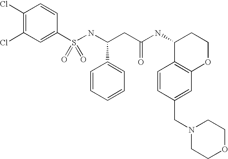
C1(Cl)=C(Cl)C=C(S(NC(CC(NC2C3=C(OCC2)C=C(CN2CCOCC2)C=C3)=O)C2=CC=CC=C2)(=O)=O)C=C1
